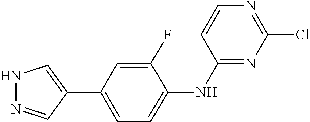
C1(Cl)=NC=CC(NC2=CC=C(C3=CNN=C3)C=C2F)=N1
